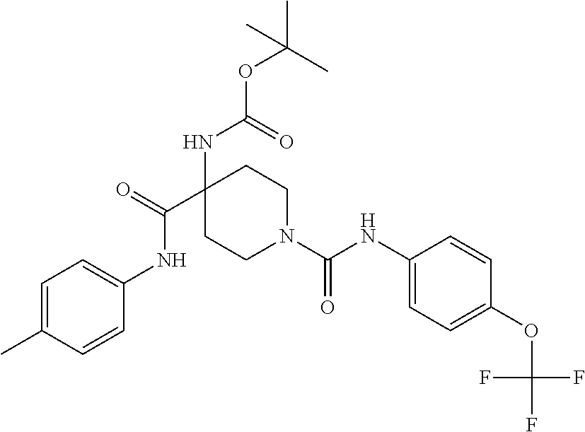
C1CN(C(NC2=CC=C(OC(F)(F)F)C=C2)=O)CCC1(NC(OC(C)(C)C)=O)C(NC1=CC=C(C)C=C1)=O
